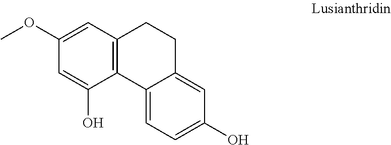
COC1=CC2=C(C3=CC=C(O)C=C3CC2)C(O)=C1
